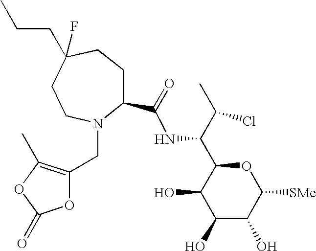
C1(O)C(O)C([SMe])OC(C(C(C)Cl)NC(=O)C2CCC(F)(CCC)CCN2CC2=C(C)OC(=O)O2)C1O
